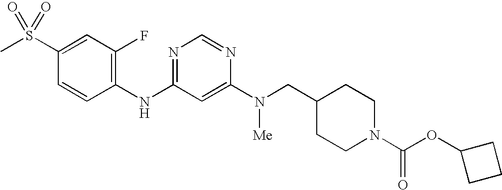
C1(S(C)(=O)=O)=CC(F)=C(NC2=NC=NC(N(CC3CCN(C(OC4CCC4)=O)CC3)[Me])=C2)C=C1
